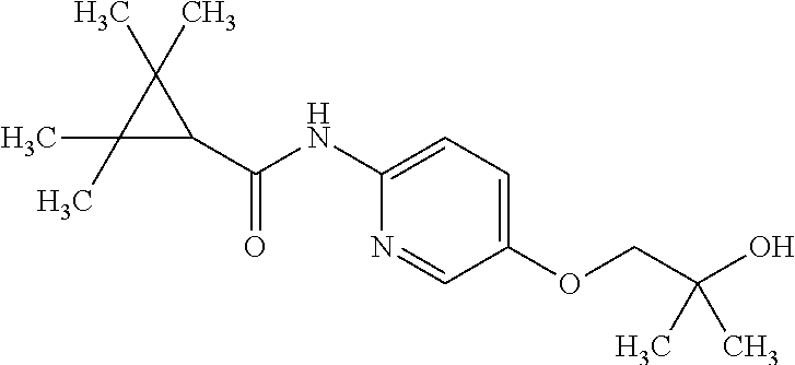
C1(C)(C)C(C(=O)NC2=CC=C(OCC(O)(C)C)C=N2)C1(C)C
